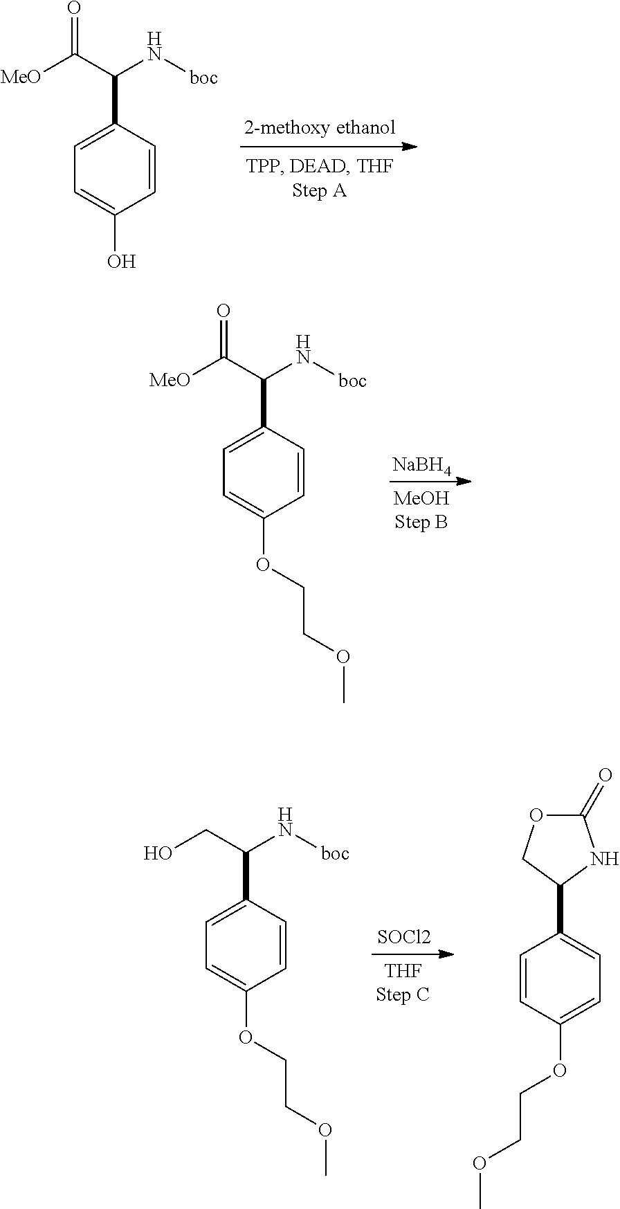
C1=CC(C(C([MeO])=O)N[boc])=CC=C1O.C1=CC(C(C([MeO])=O)N[boc])=CC=C1OCCOC.[NaBH4].C1=CC(C(CO)N[boc])=CC=C1OCCOC.[SOCl2].C1=CC(C2NC(=O)OC2)=CC=C1OCCOC
